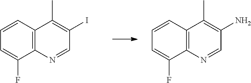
C12=C(C=CC=C1F)C(C)=C(N)C=N2.C12=C(C=CC=C1F)C(C)=C(I)C=N2
